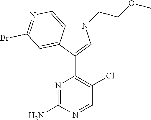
N1=C(N)N=CC(Cl)=C1C1=CN(CCOC)C2=CN=C(Br)C=C12
